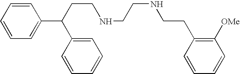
C(NCCNCCC1=C([OMe])C=CC=C1)CC(C1=CC=CC=C1)C1=CC=CC=C1
